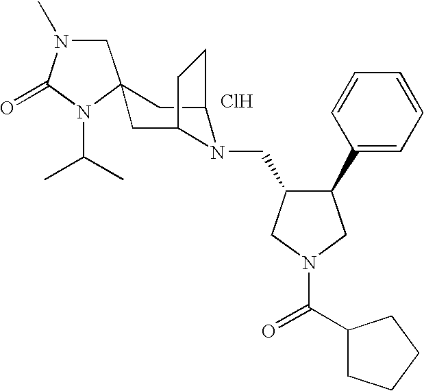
Cl.C1N(C)C(=O)N(C(C)C)C12CC1N(CC3C(C4=CC=CC=C4)CN(C(C4CCCC4)=O)C3)C(C2)CC1
